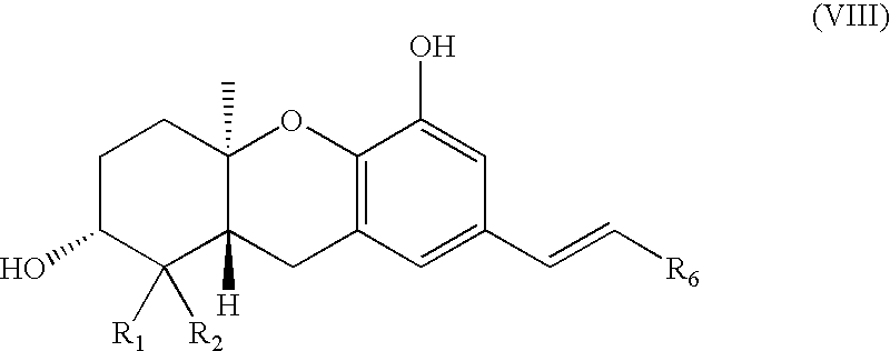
C1C(O)C([R2])([R1])C2([H])C(C)(C1)OC1=C(C2)C=C(C=C[R6])C=C1O
